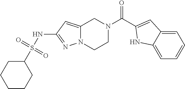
S(NC1=NN2C(=C1)CN(C(=O)C1=CC3=CC=CC=C3N1)CC2)(C1CCCCC1)(=O)=O
